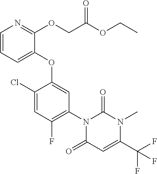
C1=CC=C(OC2=CC(N3C(=O)C=C(C(F)(F)F)N(C)C3=O)=C(F)C=C2Cl)C(OCC(OCC)=O)=N1
